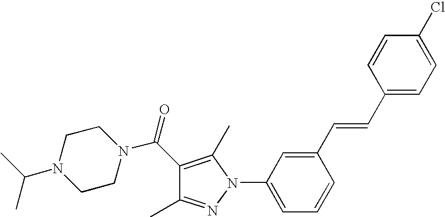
C1(C(=O)N2CCN(C(C)C)CC2)=C(C)N(C2=CC=CC(C=CC3=CC=C(Cl)C=C3)=C2)N=C1C
